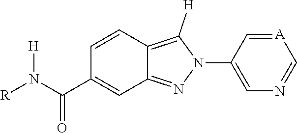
C1=CC(C(N([R])[H])=O)=CC2=NN(C3=CN=C[A]=C3)C([H])=C12
